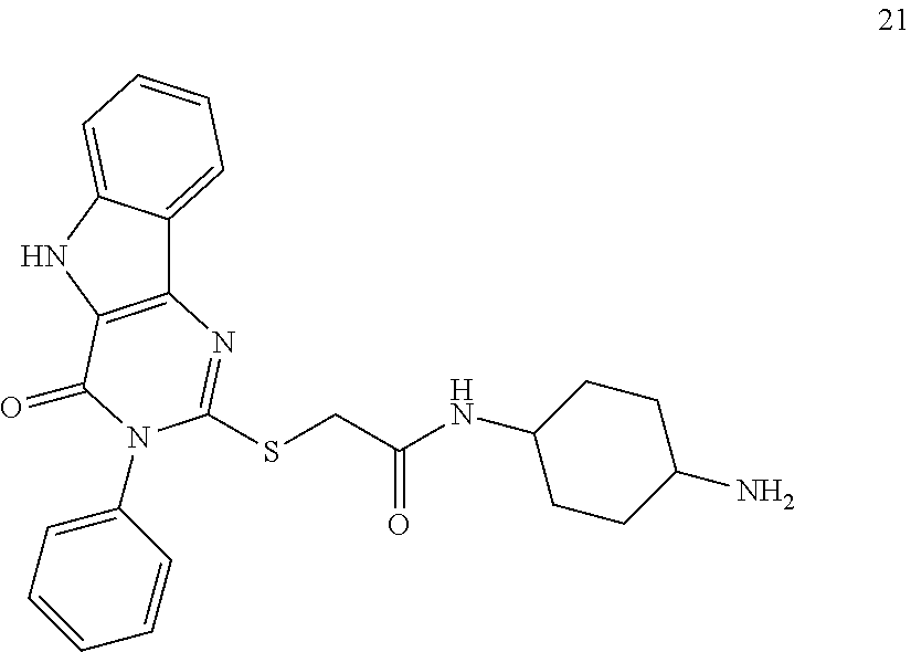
C12=C(NC3=CC=CC=C13)C(=O)N(C1=CC=CC=C1)C(SCC(NC1CCC(N)CC1)=O)=N2
